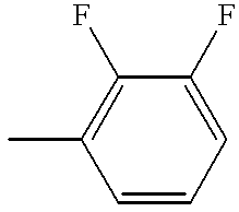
CC1=C(F)C(F)=CC=C1
